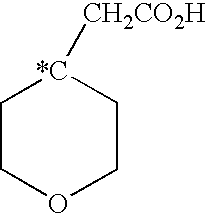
C1COCC[*C]1[CH2CO2H]
